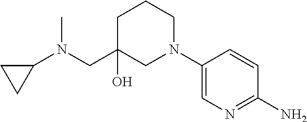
C1(N(CC2(O)CN(C3=CN=C(N)C=C3)CCC2)C)CC1
